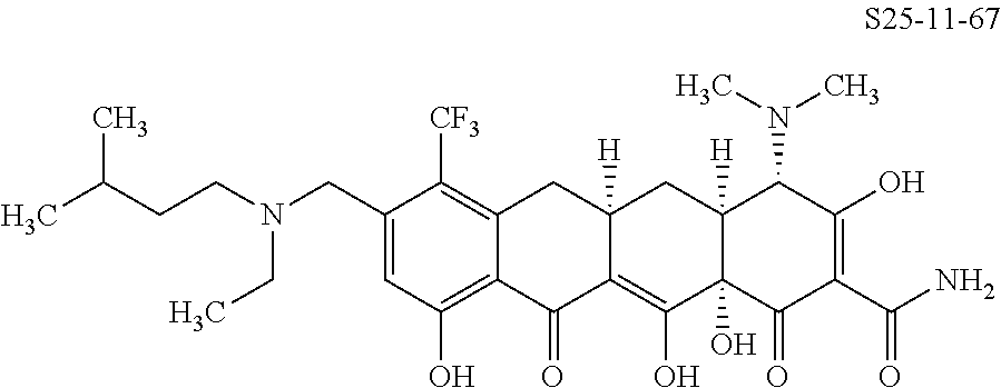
C(C1=CC(O)=C2C(=C1[CF3])CC1([H])C(=C(O)C3(O)C([H])(C1)C(N(C)C)C(O)=C(C(N)=O)C3=O)C2=O)N(CC)CCC(C)C
